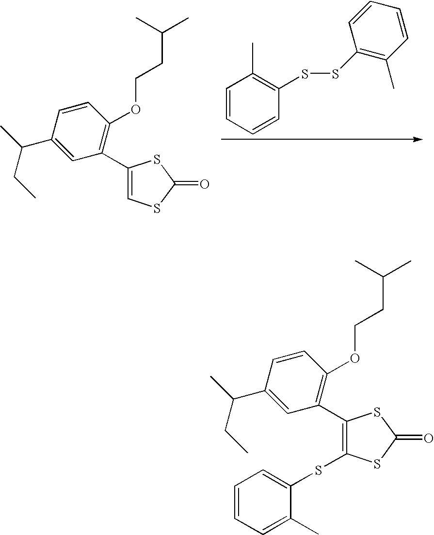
C1=CC=CC(SSC2=C(C)C=CC=C2)=C1C.C1(C(C)CC)=CC(C2=CSC(=O)S2)=C(OCCC(C)C)C=C1.C1(C(C)CC)=CC(C2=C(SC3=CC=CC=C3C)SC(=O)S2)=C(OCCC(C)C)C=C1
